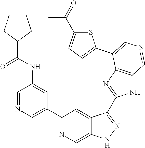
C1(C2=CN=CC(NC(C3CCCC3)=O)=C2)=NC=C2C(=C1)C(C1=NC3=C(N1)C=NC=C3C1=CC=C(C(C)=O)S1)=NN2
